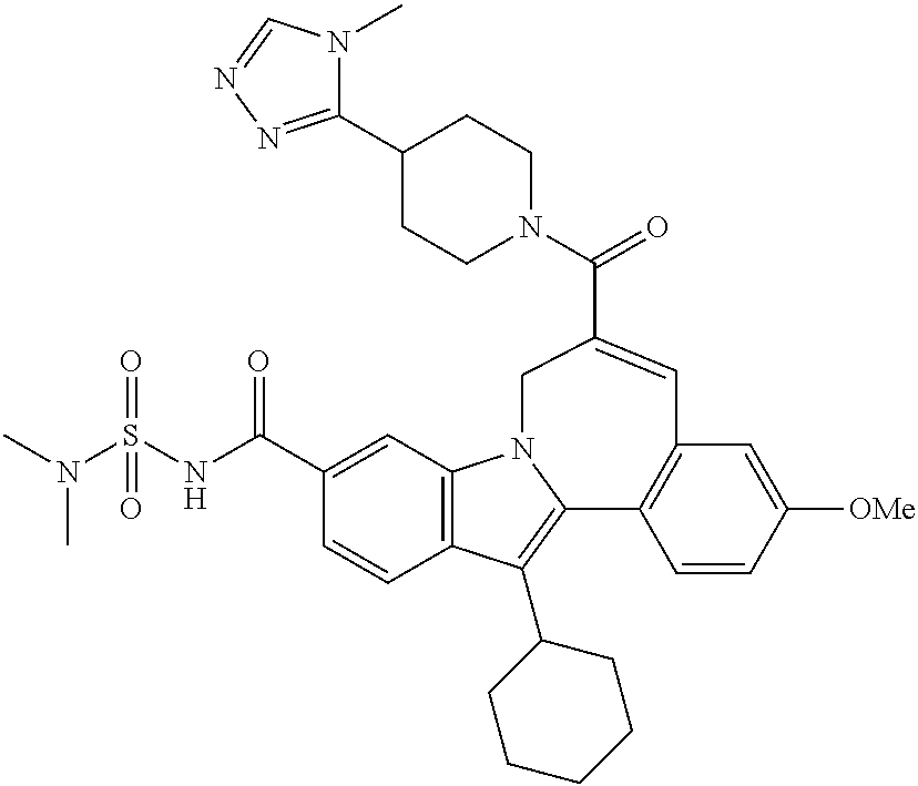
N(S(NC(C1=CC2=C(C=C1)C(C1CCCCC1)=C1N2CC(C(=O)N2CCC(C3=NN=CN3C)CC2)=CC2=C1C=CC([OMe])=C2)=O)(=O)=O)(C)C
